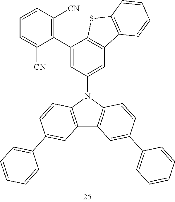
C1(C2=CC(N3C4=C(C5=C3C=CC(C3=CC=CC=C3)=C5)C=C(C3=CC=CC=C3)C=C4)=CC3=C2SC2=C3C=CC=C2)=C([CN])C=CC=C1[CN]
